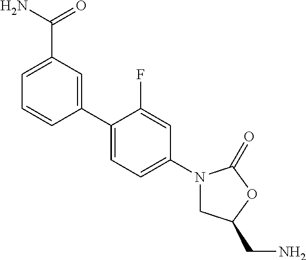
C1=C(C(N)=O)C=C(C2=CC=C(N3CC(CN)OC3=O)C=C2F)C=C1
